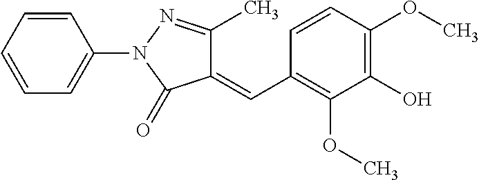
C1=CC=CC(N2C(=O)C(=CC3=C(OC)C(O)=C(OC)C=C3)C(C)=N2)=C1
